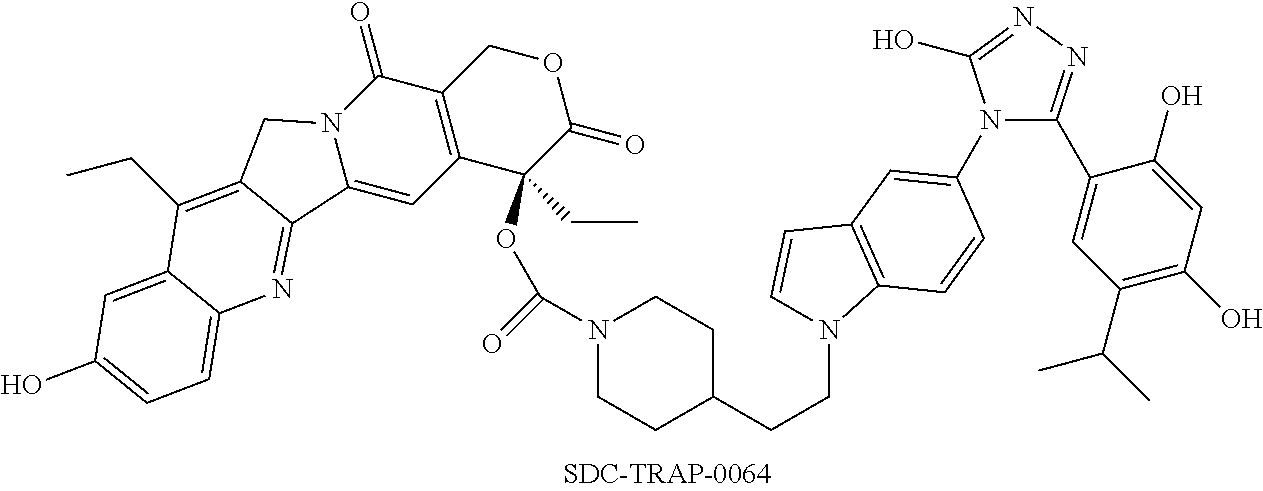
C1N(C(OC2(CC)C(=O)OCC3=C2C=C2N(C3=O)CC3=C(CC)C4=CC(O)=CC=C4N=C23)=O)CCC(CCN2C=CC3=C2C=CC(N2C(C4=CC(C(C)C)=C(O)C=C4O)=NN=C2O)=C3)C1
